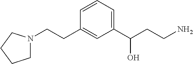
C1N(CCC2=CC(C(CCN)O)=CC=C2)CCC1
